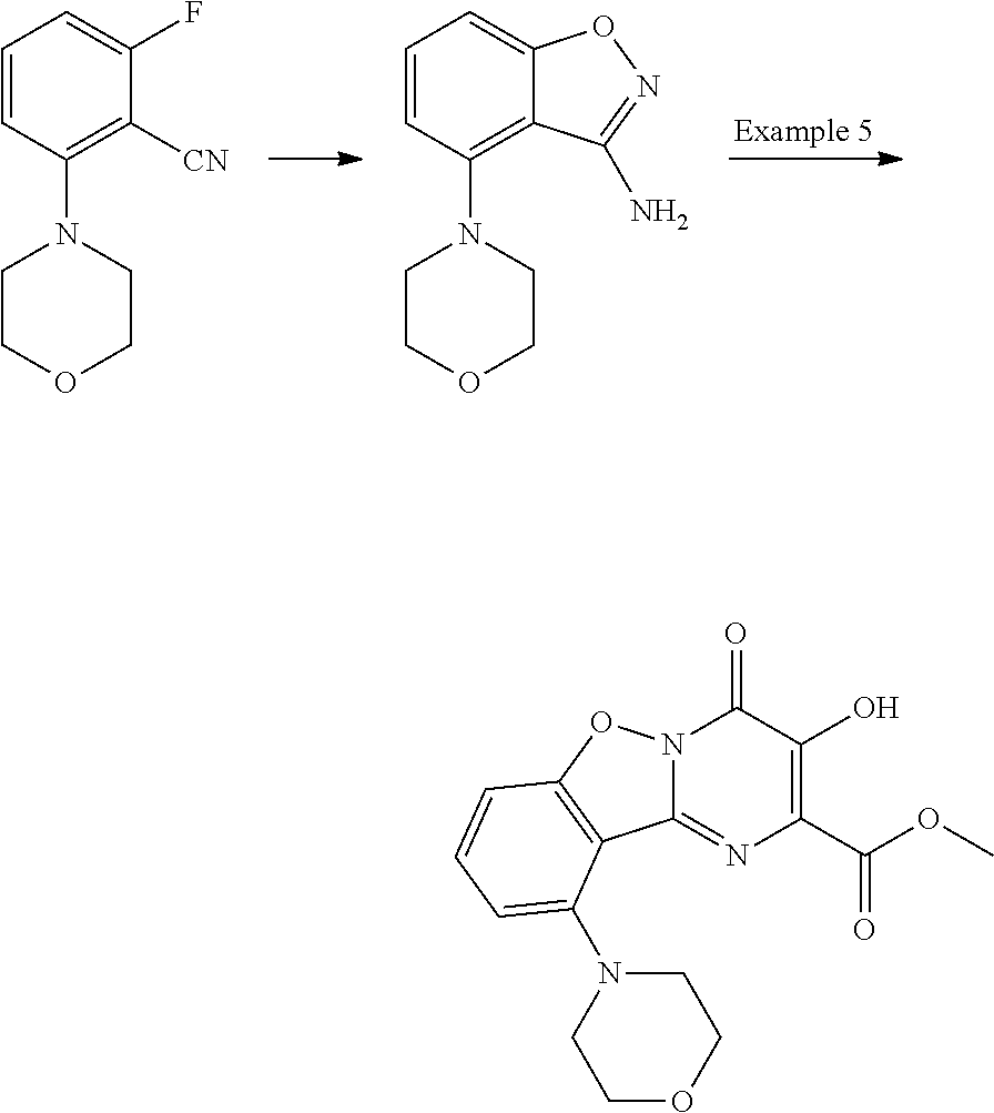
C1=CC(N2CCOCC2)=C2C(=C1)ON=C2N.C1=CC(N2CCOCC2)=C([CN])C(F)=C1.N12C(=NC(C(=O)OC)=C(O)C1=O)C1=C(O2)C=CC=C1N1CCOCC1
